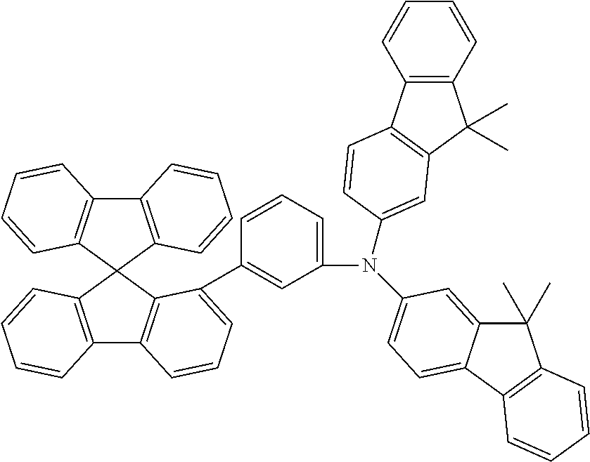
C12=C(C3(C4=C1C=CC=C4C1=CC(N(C4=CC=C5C(=C4)C(C)(C)C4=C5C=CC=C4)C4=CC5=C(C6=C(C5(C)C)C=CC=C6)C=C4)=CC=C1)C1=C(C4=C3C=CC=C4)C=CC=C1)C=CC=C2
